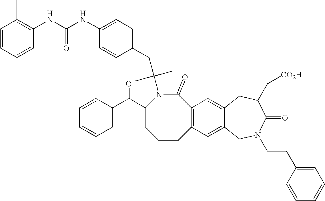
C1(NC(NC2=C(C)C=CC=C2)=O)=CC=C(CC(N2C(C(C3=CC=CC=C3)=O)CCCC3=C(C2=O)C=C2C(=C3)CN(CCC3=CC=CC=C3)C(=O)C(C[CO2H])C2)(C)C)C=C1
